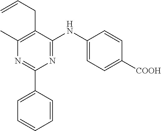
C1(NC2=NC(C3=CC=CC=C3)=NC(C)=C2CC=C)=CC=C([COOH])C=C1
